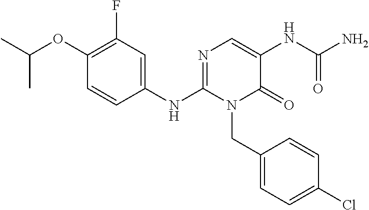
C1(OC(C)C)=C(F)C=C(NC2=NC=C(NC(N)=O)C(=O)N2CC2=CC=C(Cl)C=C2)C=C1
